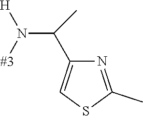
C(N([#3])[H])(C1=CSC(C)=N1)C
